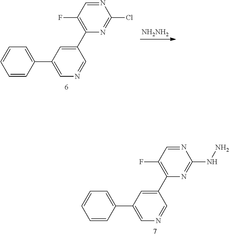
C1(C2=C(F)C=NC(Cl)=N2)=CC(C2=CC=CC=C2)=CN=C1.[NH2NH2].C1(C2=C(F)C=NC(NN)=N2)=CC(C2=CC=CC=C2)=CN=C1
